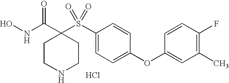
Cl.N(C(=O)C1(S(C2=CC=C(OC3=CC(C)=C(F)C=C3)C=C2)(=O)=O)CCNCC1)O
